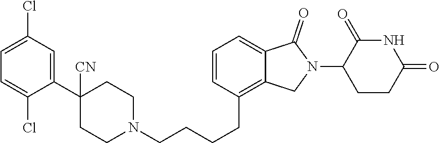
C1=C(Cl)C=C(C2([CN])CCN(CCCCC3=C4C(=CC=C3)C(=O)N(C3CCC(=O)NC3=O)C4)CC2)C(Cl)=C1
